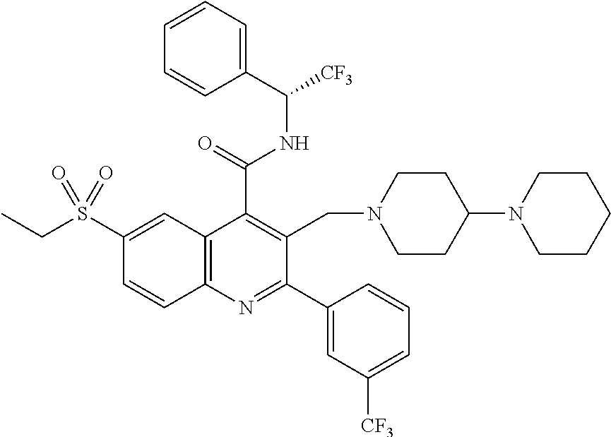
C1(C(=O)NC(C2=CC=CC=C2)[CF3])=C(CN2CCC(N3CCCCC3)CC2)C(C2=CC([CF3])=CC=C2)=NC2=C1C=C(S(CC)(=O)=O)C=C2
